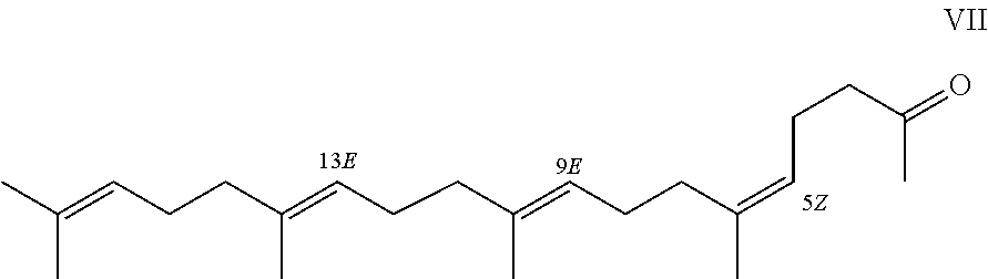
CC(=CCCC(=CCCC(=CCCC(C)=CCCC(=O)C)C)C)C
